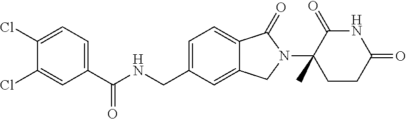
C1(Cl)=CC=C(C(NCC2=CC=C3C(=C2)CN(C2(C)CCC(=O)NC2=O)C3=O)=O)C=C1Cl
